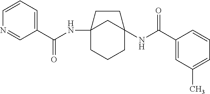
C12(NC(C3=CC=CN=C3)=O)CCCC(NC(C3=CC(C)=CC=C3)=O)(C1)CC2
